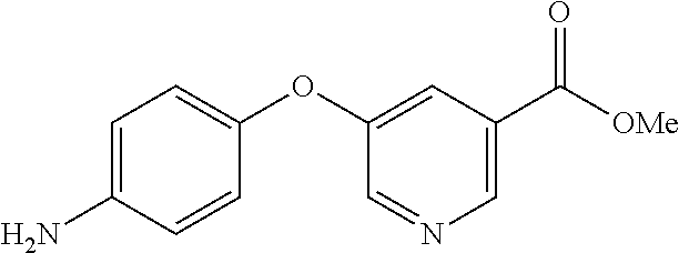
C1(OC2=CC=C(N)C=C2)=CC(C([OMe])=O)=CN=C1
